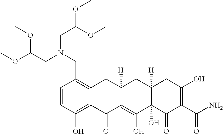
C1=CC(O)=C2C(=C1CN(CC(OC)OC)CC(OC)OC)CC1([H])C(=C(O)C3(O)C([H])(C1)CC(O)=C(C(N)=O)C3=O)C2=O
